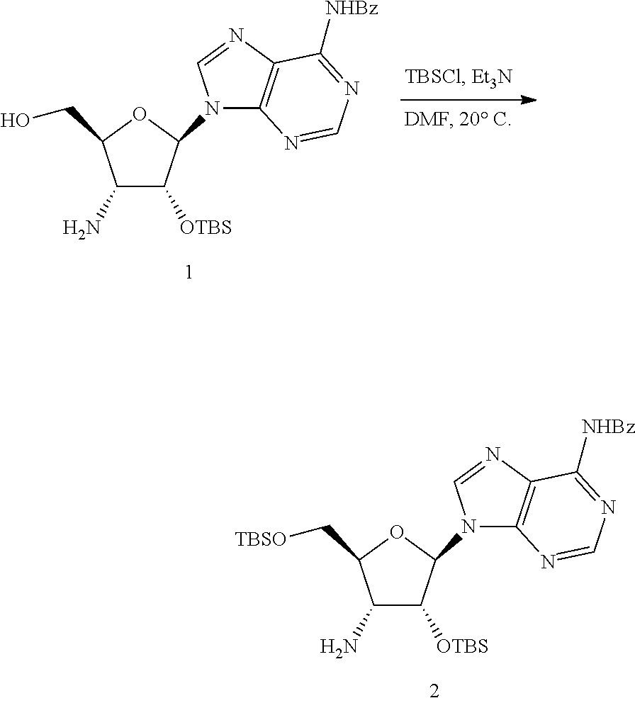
C1(N)C([OTBS])C(N2C3=C(N=C2)C([NHBz])=NC=N3)OC1CO.C1(N)C([OTBS])C(N2C3=C(N=C2)C([NHBz])=NC=N3)OC1C[TBSO]
